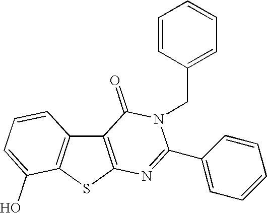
C12=C(SC3=C1C=CC=C3O)N=C(C1=CC=CC=C1)N(CC1=CC=CC=C1)C2=O
